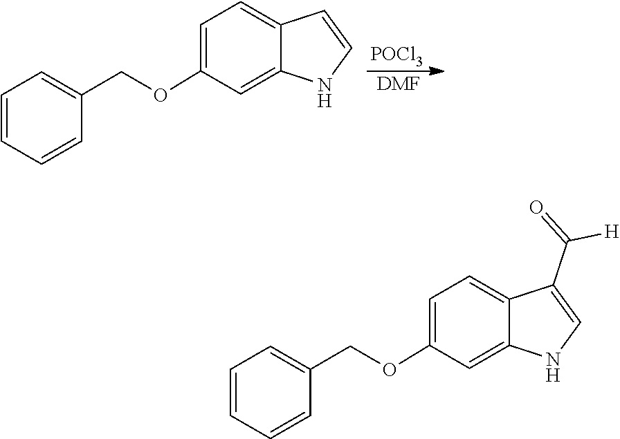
[POCl3].[DMF].C1=C(OCC2=CC=CC=C2)C=C2C(=C1)C=CN2.C1=C(OCC2=CC=CC=C2)C=C2C(=C1)C(C(=O)[H])=CN2
